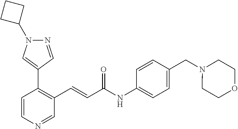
C1=CN=CC(C=CC(NC2=CC=C(CN3CCOCC3)C=C2)=O)=C1C1=CN(C2CCC2)N=C1
